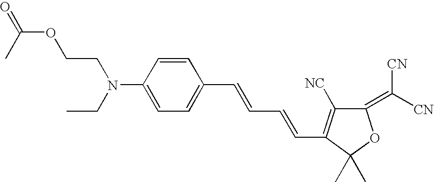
C(OCCN(C1=CC=C(C=CC=CC2=C([NC])C(=C([CN])[CN])OC2(C)C)C=C1)CC)(C)=O
